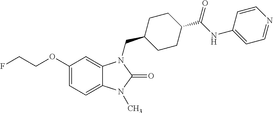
C1(OCCF)=CC=C2C(=C1)N(CC1CCC(C(NC3=CC=NC=C3)=O)CC1)C(=O)N2C
